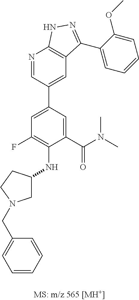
C1=C(C(N(C)C)=O)C(NC2CN(CC3=CC=CC=C3)CC2)=C(F)C=C1C1=CC2=C(N=C1)NN=C2C1=CC=CC=C1OC
